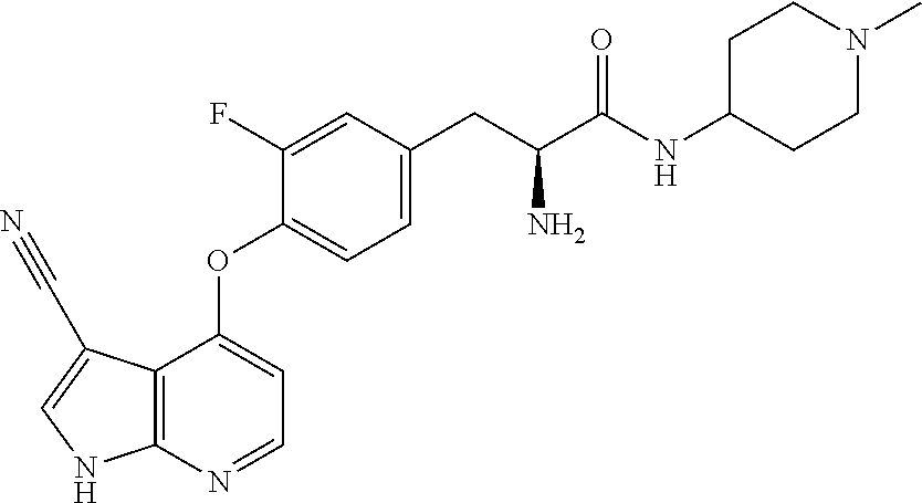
C12=C(N=CC=C1OC1=CC=C(CC(C(=O)NC3CCN(C)CC3)N)C=C1F)NC=C2C#N
